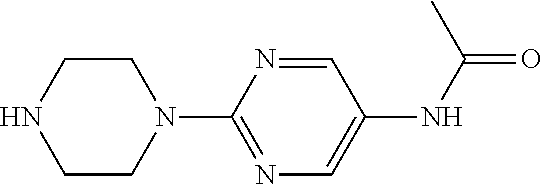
C1CNCCN1C1=NC=C(NC(C)=O)C=N1
